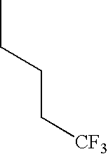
CCCC[CF3]
